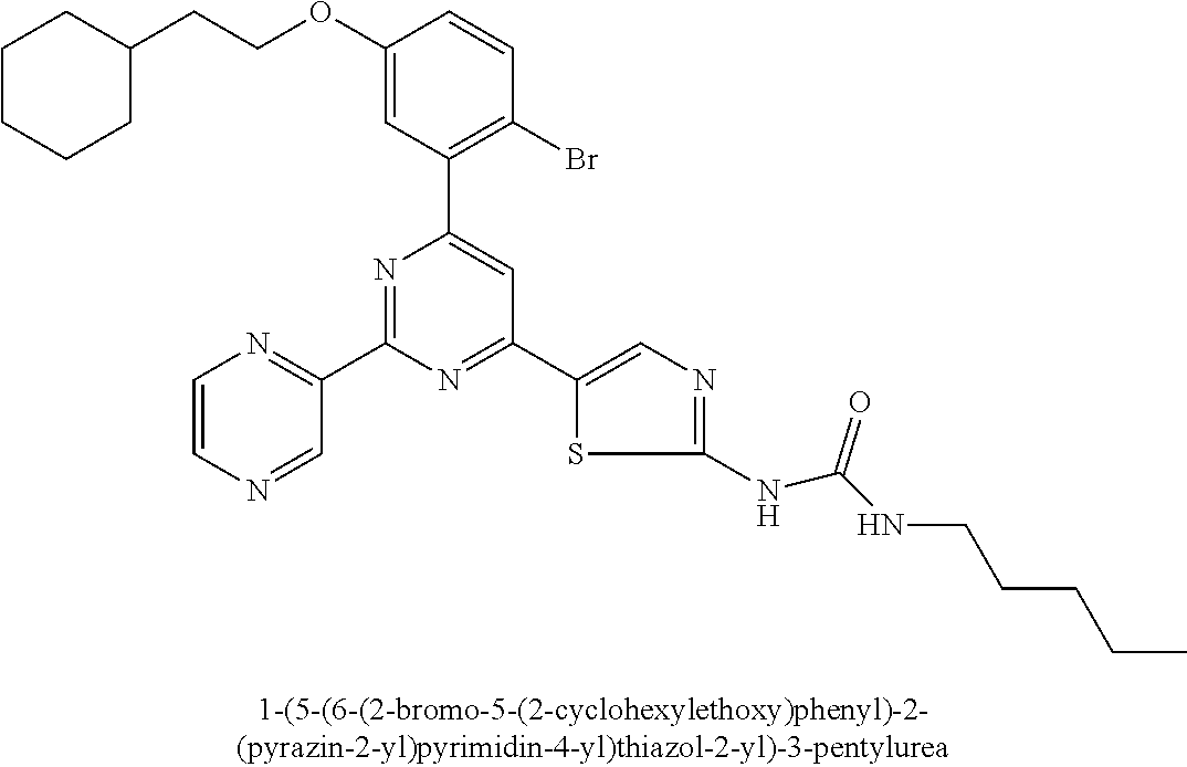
C1(OCCC2CCCCC2)=CC(C2=CC(C3=CN=C(NC(NCCCCC)=O)S3)=NC(C3=NC=CN=C3)=N2)=C(Br)C=C1
